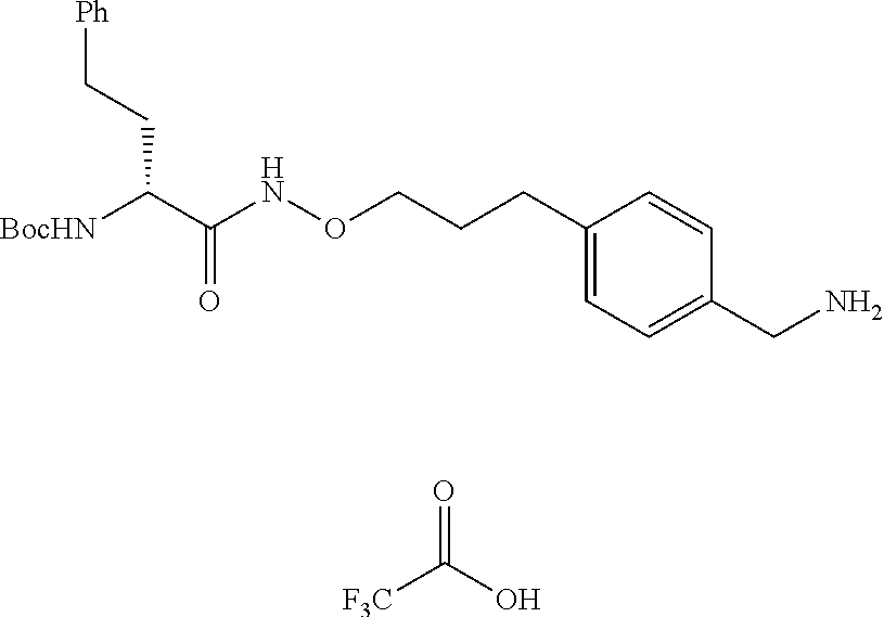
[F3C]C(O)=O.C(C(C(NOCCCC1=CC=C(CN)C=C1)=O)[BocHN])C[Ph]
